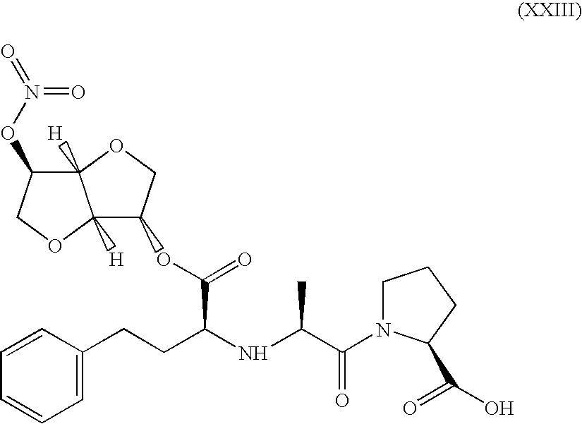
N(C(CCC1=CC=CC=C1)C(=O)OC1C2([H])C([H])(OC1)C(ON(=O)=O)CO2)C(C(N1CCCC1C(O)=O)=O)C
